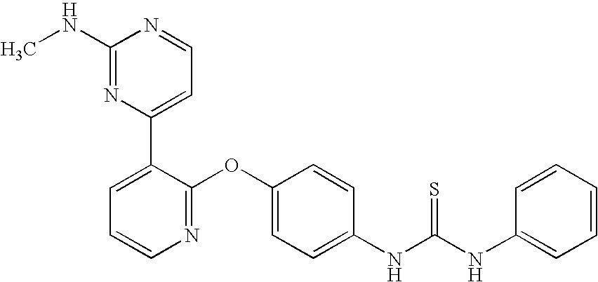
C1(NC)=NC(C2=CC=CN=C2OC2=CC=C(NC(=S)NC3=CC=CC=C3)C=C2)=CC=N1
